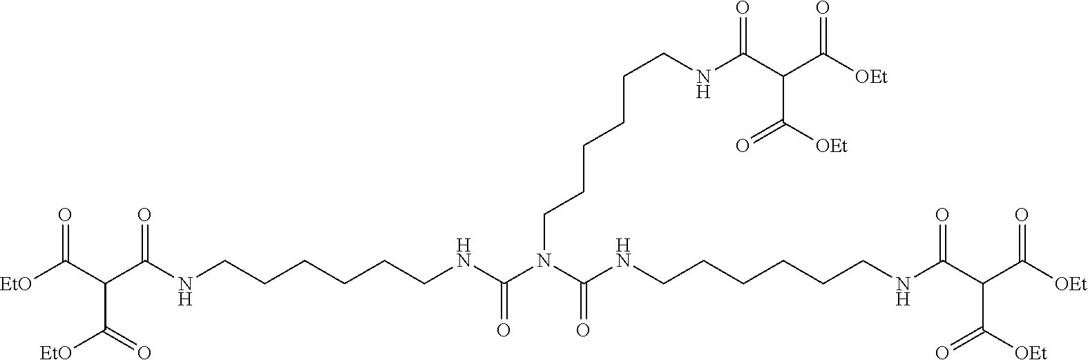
C(CCNC(=O)N(C(NCCCCCCNC(C(C(=O)[OEt])C(=O)[OEt])=O)=O)CCCCCCNC(=O)C(C(=O)[OEt])C(=O)[OEt])CCCNC(C(C([EtO])=O)C([EtO])=O)=O
